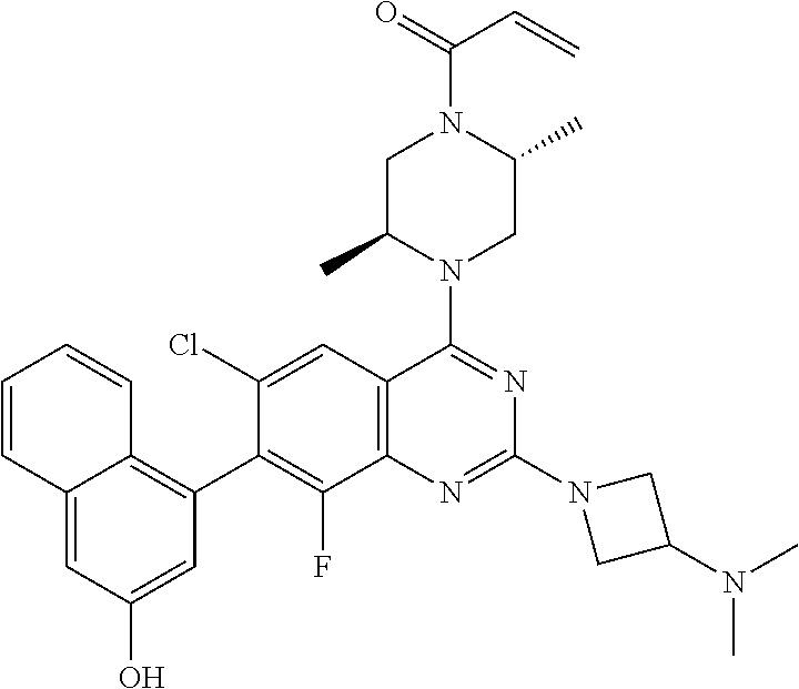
C12=CC(O)=CC(C3=C(F)C4=C(C=C3Cl)C(N3CC(C)N(C(=O)C=C)CC3C)=NC(N3CC(N(C)C)C3)=N4)=C1C=CC=C2
